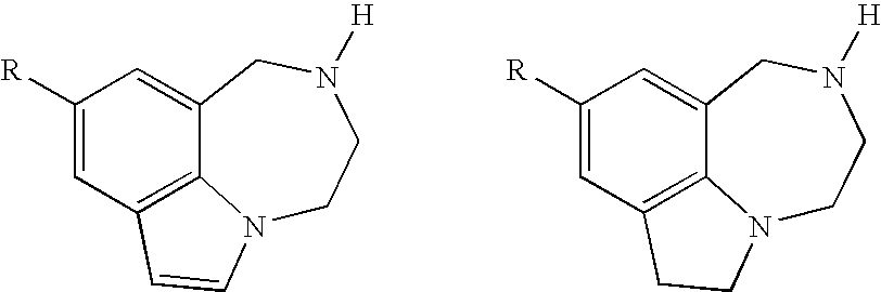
C1([R])=CC2=C3C(=C1)CN([H])CCN3C=C2.C1([R])=CC2=C3C(=C1)CN([H])CCN3CC2
